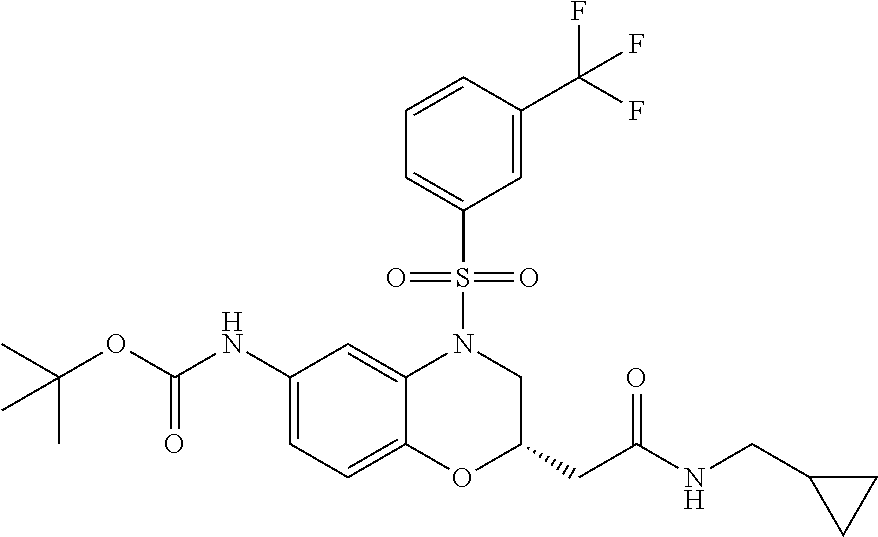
C1(NC(OC(C)(C)C)=O)=CC=C2C(=C1)N(S(C1=CC=CC(C(F)(F)F)=C1)(=O)=O)CC(CC(=O)NCC1CC1)O2
